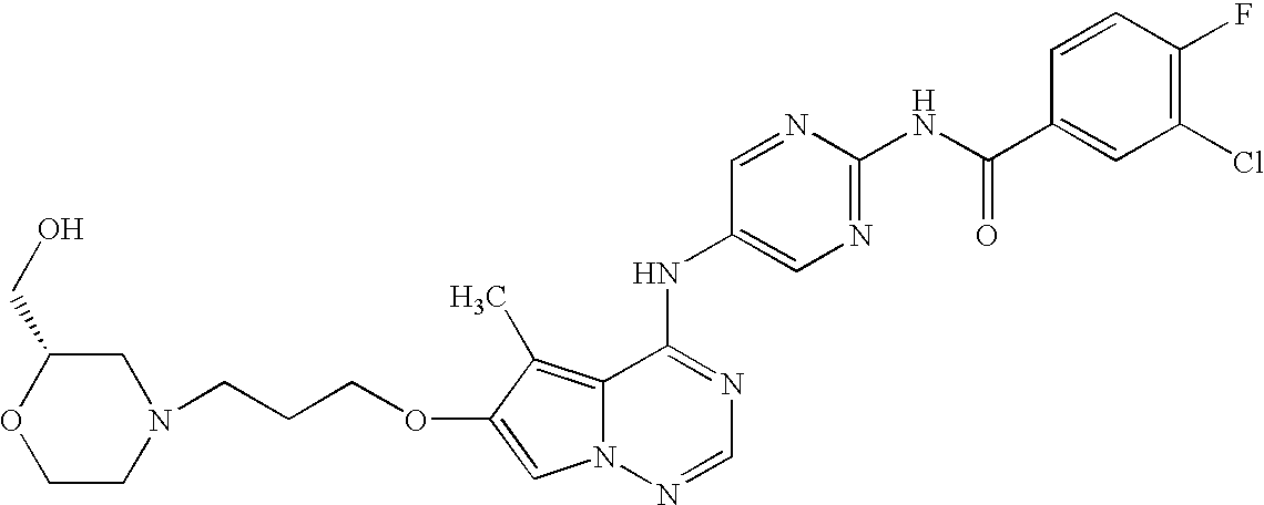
C(CCOC1=CN2C(=C1C)C(NC1=CN=C(NC(C3=CC(Cl)=C(F)C=C3)=O)N=C1)=NC=N2)N1CC(CO)OCC1
